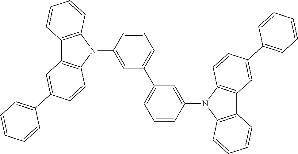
C1=CC(N2C3=C(C4=C2C=CC(C2=CC=CC=C2)=C4)C=CC=C3)=CC(C2=CC=CC(N3C4=C(C5=C3C=CC(C3=CC=CC=C3)=C5)C=CC=C4)=C2)=C1
